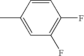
C1=C(C)C=CC(F)=C1F
